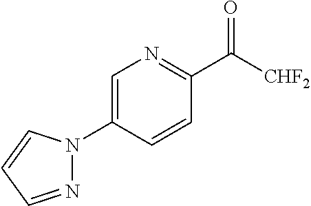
C1=C(N2N=CC=C2)C=CC(C([CHF2])=O)=N1
